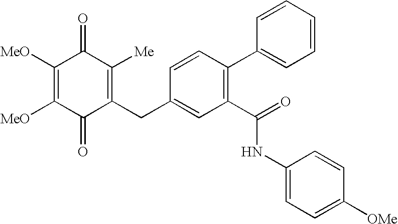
C1([MeO])=C([MeO])C(=O)C(CC2=CC(C(NC3=CC=C([OMe])C=C3)=O)=C(C3=CC=CC=C3)C=C2)=C([Me])C1=O
